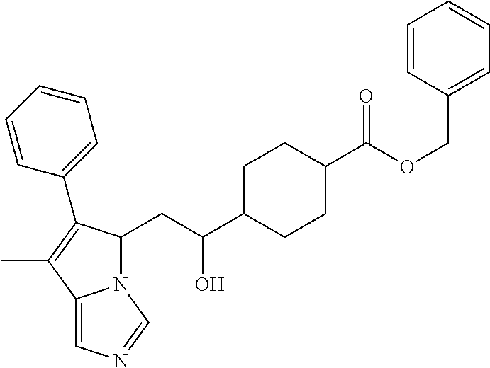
N12C(CC(C3CCC(C(OCC4=CC=CC=C4)=O)CC3)O)C(C3=CC=CC=C3)=C(C)C1=CN=C2
